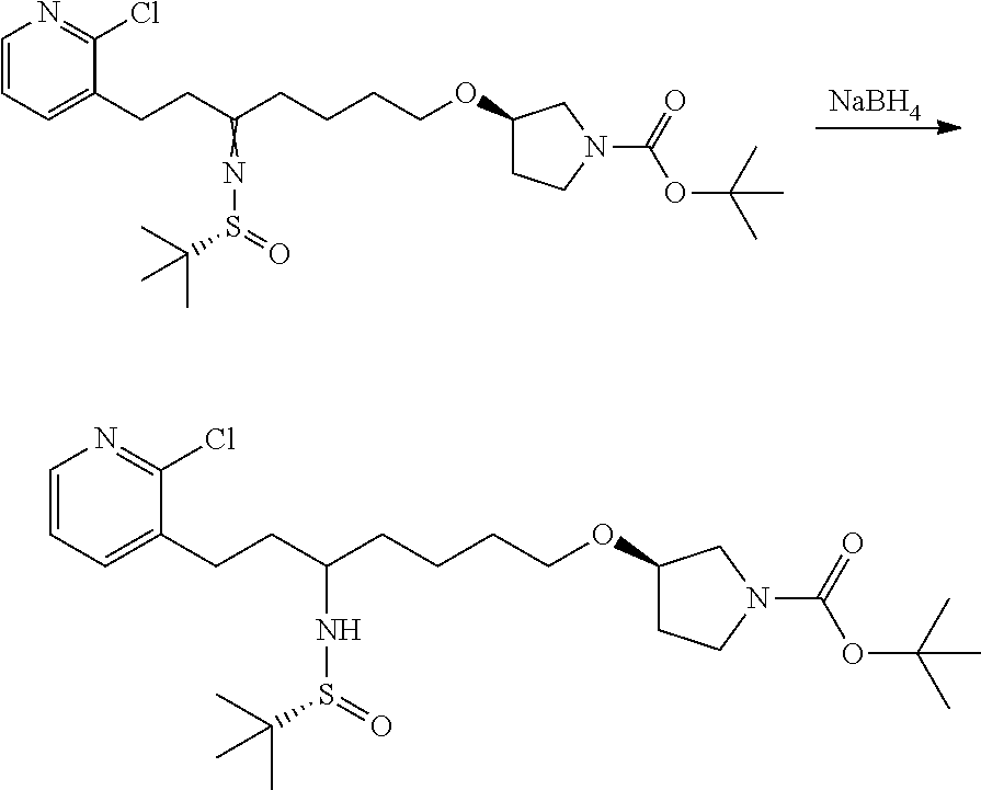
[NaBH4].N(S(C(C)(C)C)=O)=C(CCC1=CC=CN=C1Cl)CCCCOC1CCN(C(=O)OC(C)(C)C)C1.N(S(C(C)(C)C)=O)C(CCC1=CC=CN=C1Cl)CCCCOC1CCN(C(=O)OC(C)(C)C)C1
